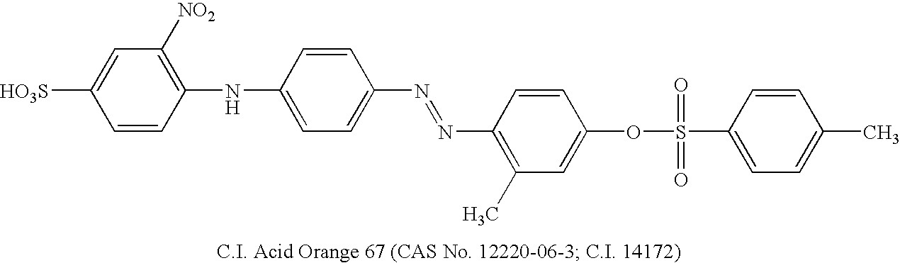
C1=CC(NC2=CC=C(N=NC3=C(C)C=C(OS(=O)(=O)C4=CC=C(C)C=C4)C=C3)C=C2)=C([NO2])C=C1[HO3S]
